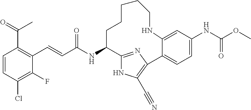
C1=CC(Cl)=C(F)C(C=CC(NC2CCCCCNC3=CC(NC(OC)=O)=CC=C3C3=C(C#N)NC2=N3)=O)=C1C(=O)C
